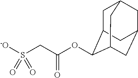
O(C(CS([-O])(=O)=O)=O)C1C2CC3CC(CC1C3)C2
